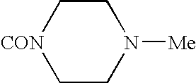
C1C[CON]CCN1[Me]
